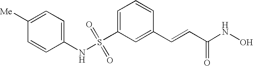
C1([Me])=CC=C(NS(C2=CC=CC(C=CC(NO)=O)=C2)(=O)=O)C=C1
